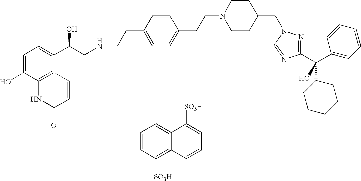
C1=C(O)C2=C(C(C(CNCCC3=CC=C(CCN4CCC(CN5N=C(C(C6CCCCC6)(C6=CC=CC=C6)O)N=C5)CC4)C=C3)O)=C1)C=CC(=O)N2.C1=CC([SO3H])=C2C(=C1)C([SO3H])=CC=C2
